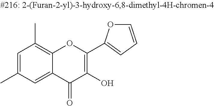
C1=C(C)C=C2C(=C1C)OC(C1=CC=CO1)=C(O)C2=O
